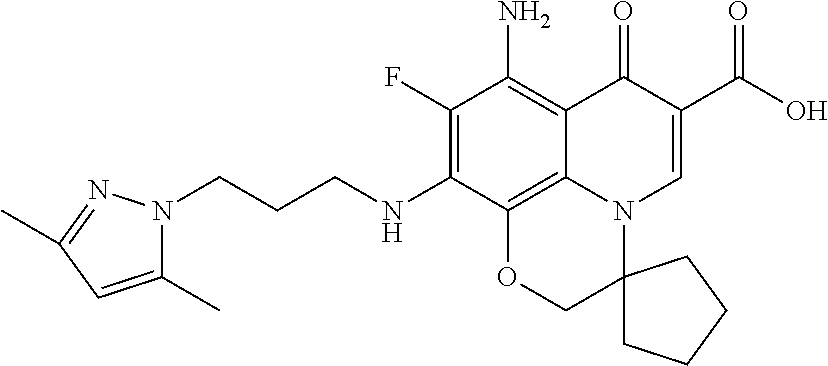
C(CCNC1=C(F)C(N)=C2C3=C1OCC1(N3C=C(C(=O)O)C2=O)CCCC1)N1C(C)=CC(C)=N1
